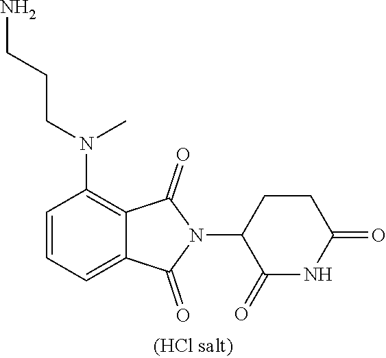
C1=CC=C2C(=C1N(CCCN)C)C(=O)N(C1C(=O)NC(=O)CC1)C2=O
